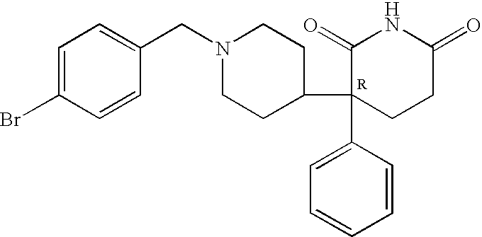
C1=C(Br)C=CC(CN2CCC(C3(C4=CC=CC=C4)CCC(=O)NC3=O)CC2)=C1
